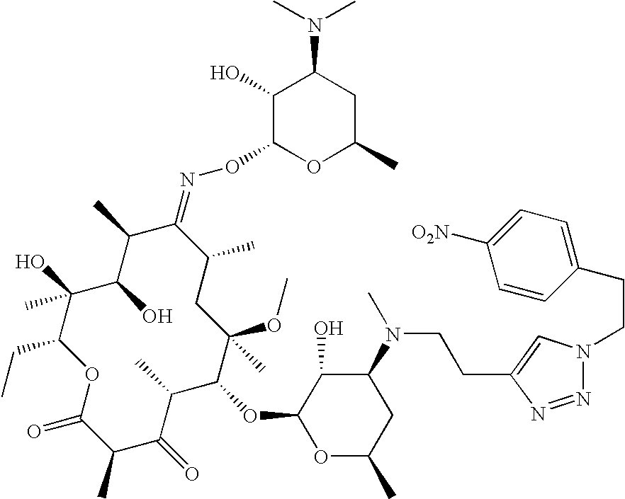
C1(O)C(C)C(=NOC2OC(C)CC(N(C)C)C2O)C(C)CC(OC)(C)C(OC2OC(C)CC(N(C)CCC3=CN(CCC4=CC=C([O2N])C=C4)N=N3)C2O)C(C)C(=O)C(C)C(=O)OC(CC)C1(O)C
